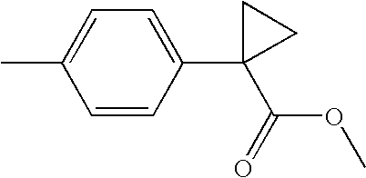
C1=C(C2(C(OC)=O)CC2)C=CC(C)=C1
